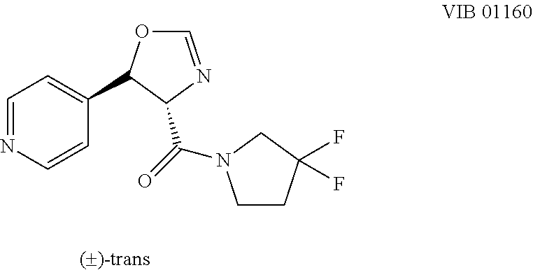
C1=NC=CC(C2OC=NC2C(=O)N2CCC(F)(F)C2)=C1
